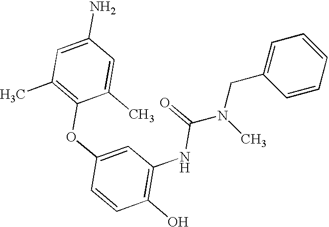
C1(O)=C(NC(=O)N(CC2=CC=CC=C2)C)C=C(OC2=C(C)C=C(N)C=C2C)C=C1
